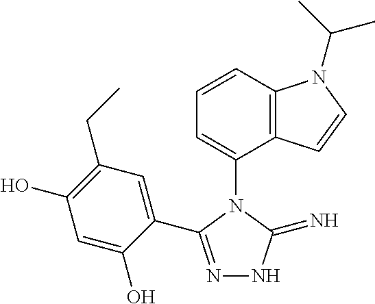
C1=CC2=C(C(N3C(C4=CC(CC)=C(O)C=C4O)=NNC3=N)=C1)C=CN2C(C)C
